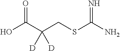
OC(C(CSC(=N)N)([D])[D])=O
